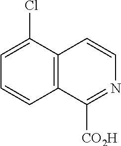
C12=C(C(Cl)=CC=C1)C=CN=C2[CO2H]
